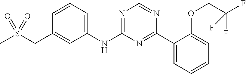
C1=CC=C(NC2=NC=NC(C3=CC=CC=C3OCC(F)(F)F)=N2)C=C1CS(C)(=O)=O
